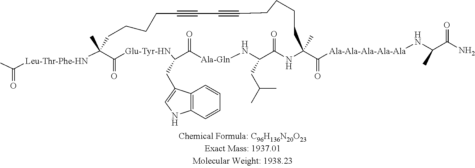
C1(=O)[Glu-Tyr-HN]C(CC2=CNC3=C2C=CC=C3)C(=O)[Ala-Gln]NC(CC(C)C)C(=O)NC(C(=O)[Ala-Ala-Ala-Ala-Ala]NC(C(N)=O)C)(C)CCCCC#CC#CCCCCC1(C)[Leu-Thr-Phe-HN]C(=O)C
